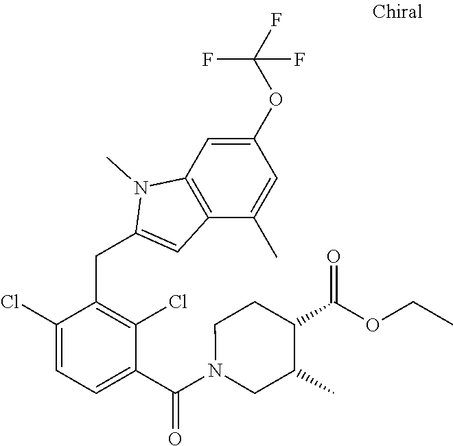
C1(Cl)=CC=C(C(N2CC(C)C(C(OCC)=O)CC2)=O)C(Cl)=C1CC1=CC2=C(N1C)C=C(OC(F)(F)F)C=C2C
